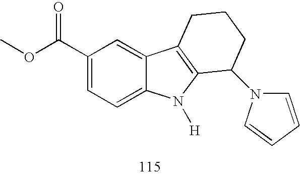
C1(C(OC)=O)=CC=C2C(=C1)C1=C(N2[H])C(N2C=CC=C2)CCC1
